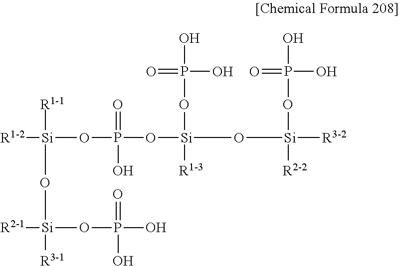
[Si](OP(=O)(O)O[Si]([R1-3])(O[Si]([R2-2])([R3-2])OP(O)(O)=O)OP(O)(O)=O)([R1-2])([R1-1])O[Si]([R2-1])([R3-1])OP(=O)(O)O
